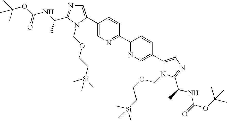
C1(C(C)NC(=O)OC(C)(C)C)=NC=C(C2=CN=C(C3=NC=C(C4=CN=C(C(NC(=O)OC(C)(C)C)C)N4COCC[Si](C)(C)C)C=C3)C=C2)N1COCC[Si](C)(C)C
